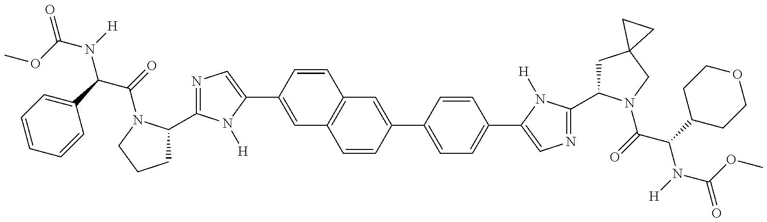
O(C(=O)N(C(C(=O)N1C(C2=NC=C(C3=CC4=C(C=C3)C=C(C3=CC=C(C5=CN=C(C6CC7(CN6C(C(N(C(=O)OC)[H])C6CCOCC6)=O)CC7)N5[H])C=C3)C=C4)N2[H])CCC1)C1=CC=CC=C1)[H])C
